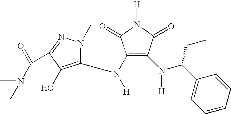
N([H])(C1=C(N(C(C2=CC=CC=C2)CC)[H])C(=O)N([H])C1=O)C1=C(O)C(C(=O)N(C)C)=NN1C
